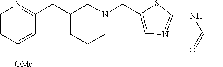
C1=CC([OMe])=CC(CC2CN(CC3=CN=C(NC(=O)C)S3)CCC2)=N1
